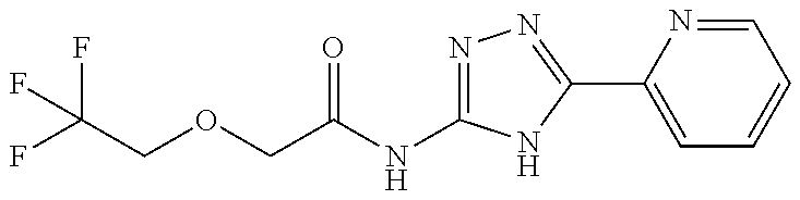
FC(F)(F)COCC(=O)NC1=NN=C(C2=CC=CC=N2)N1
